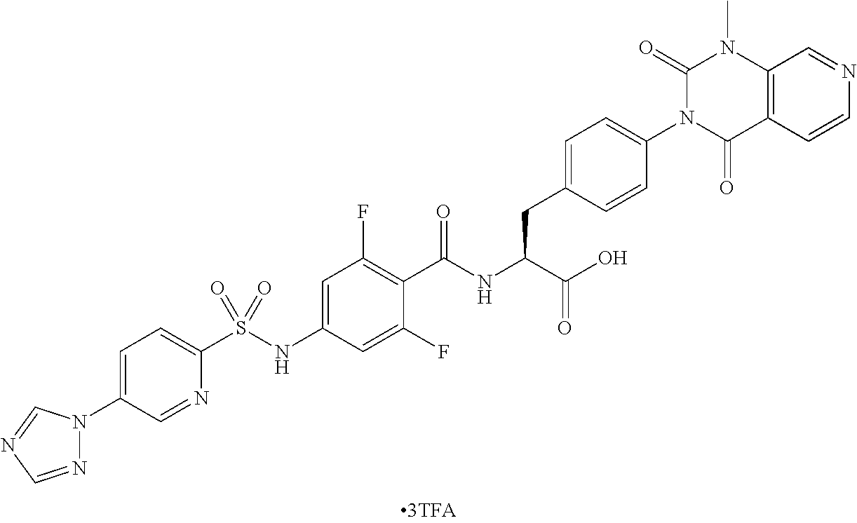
N1=CN=CN1C1=CC=C(S(NC2=CC(F)=C(C(NC(C(O)=O)CC3=CC=C(N4C(=O)C5=C(N(C)C4=O)C=NC=C5)C=C3)=O)C(F)=C2)(=O)=O)N=C1
